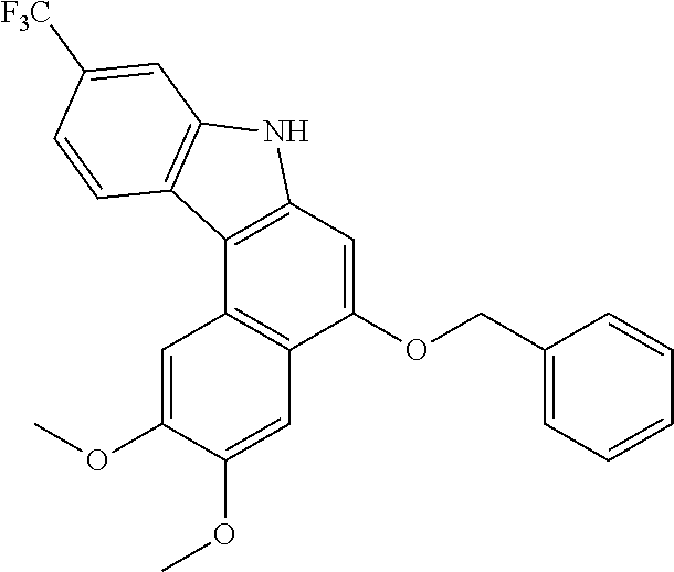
C12=C(C=C(OCC3=CC=CC=C3)C3=C1C=C(OC)C(OC)=C3)NC1=C2C=CC([F3C])=C1
